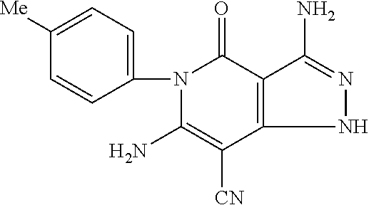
N1(C2=CC=C([Me])C=C2)C(N)=C([CN])C2=C(C1=O)C(N)=NN2
